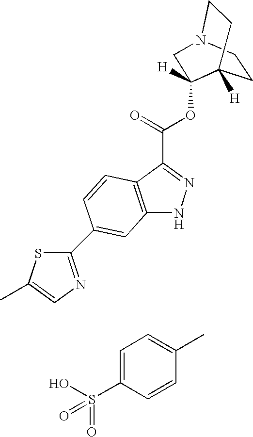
C1=C(S(O)(=O)=O)C=CC(C)=C1.C12=C(C(C(=O)OC3([H])C4([H])CCN(C3)CC4)=NN1)C=CC(C1=NC=C(C)S1)=C2
